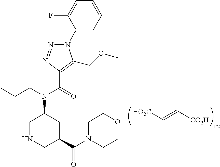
[HO2C]C=C[CO2H].[1/2].N1(C2=CC=CC=C2F)N=NC(C(=O)N(CC(C)C)C2CNCC(C(N3CCOCC3)=O)C2)=C1COC
